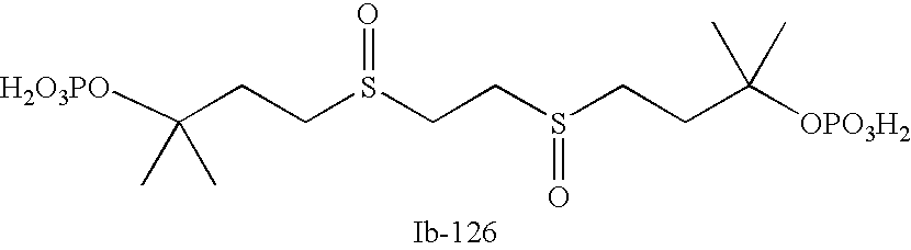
[H2O3PO]C(C)(C)CCS(=O)CCS(=O)CCC([OPO3H2])(C)C
